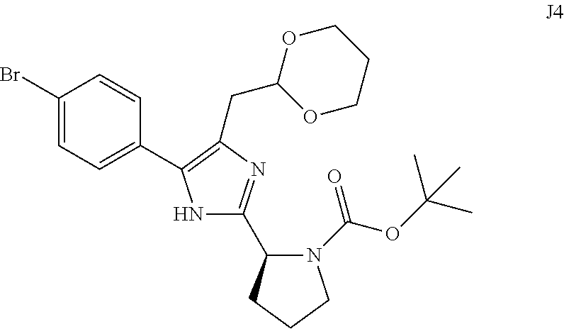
C1(C2=NC(CC3OCCCO3)=C(C3=CC=C(Br)C=C3)N2)N(C(OC(C)(C)C)=O)CCC1
